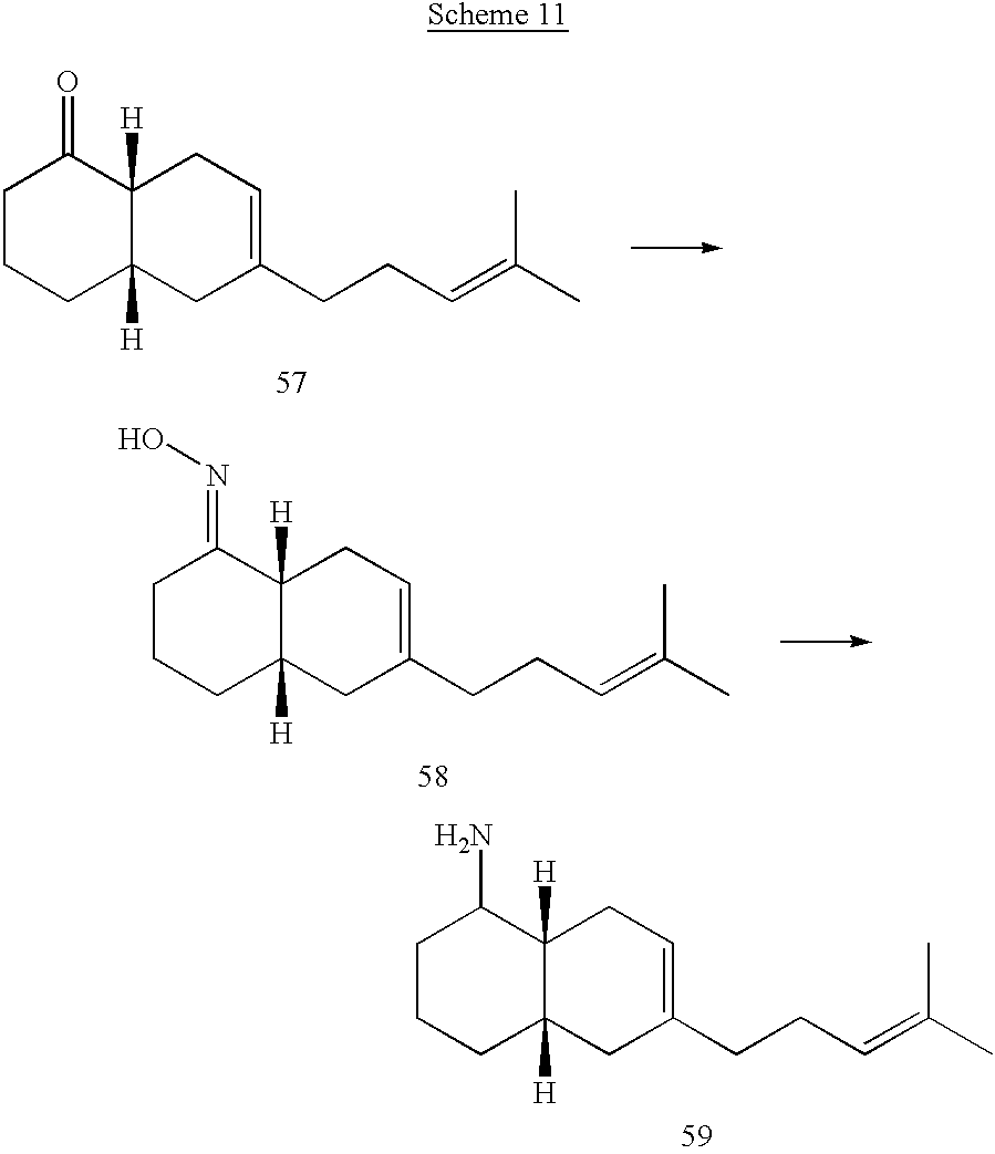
C1CCC2([H])C([H])(C1N)CC=C(CCC=C(C)C)C2.C1CCC2([H])C([H])(C1=O)CC=C(CCC=C(C)C)C2.C1CCC2([H])C([H])(C1=NO)CC=C(CCC=C(C)C)C2
